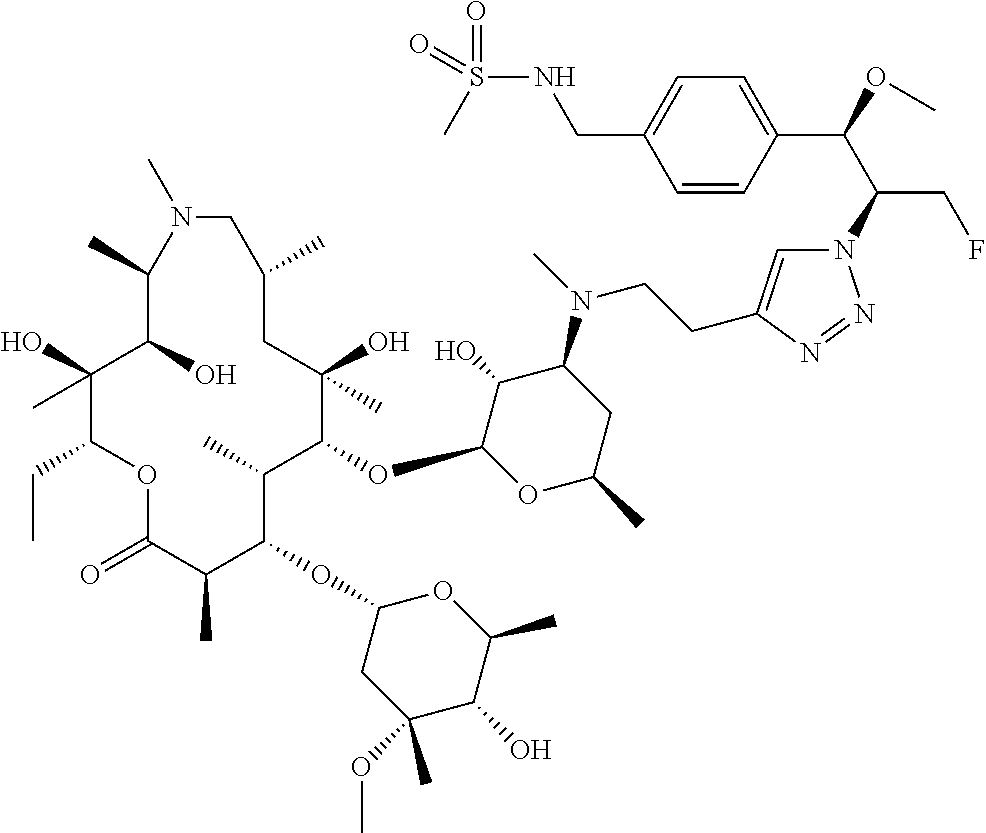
C1(O)(C)C(CC)OC(=O)C(C)C(OC2CC(OC)(C)C(O)C(C)O2)C(C)C(OC2OC(C)CC(N(C)CCC3=CN(C(C(OC)C4=CC=C(CNS(C)(=O)=O)C=C4)CF)N=N3)C2O)C(O)(C)CC(C)CN(C)C(C)C1O
